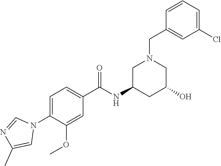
C1(N2C=NC(C)=C2)=CC=C(C(NC2CC(O)CN(CC3=CC(Cl)=CC=C3)C2)=O)C=C1OC
